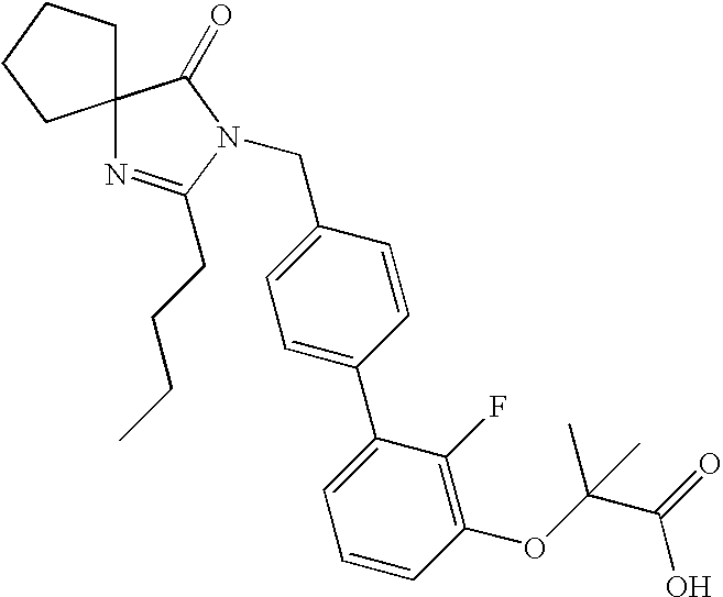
C1=C(C2=CC=CC(OC(C)(C(O)=O)C)=C2F)C=CC(CN2C(CCCC)=NC3(C2=O)CCCC3)=C1
